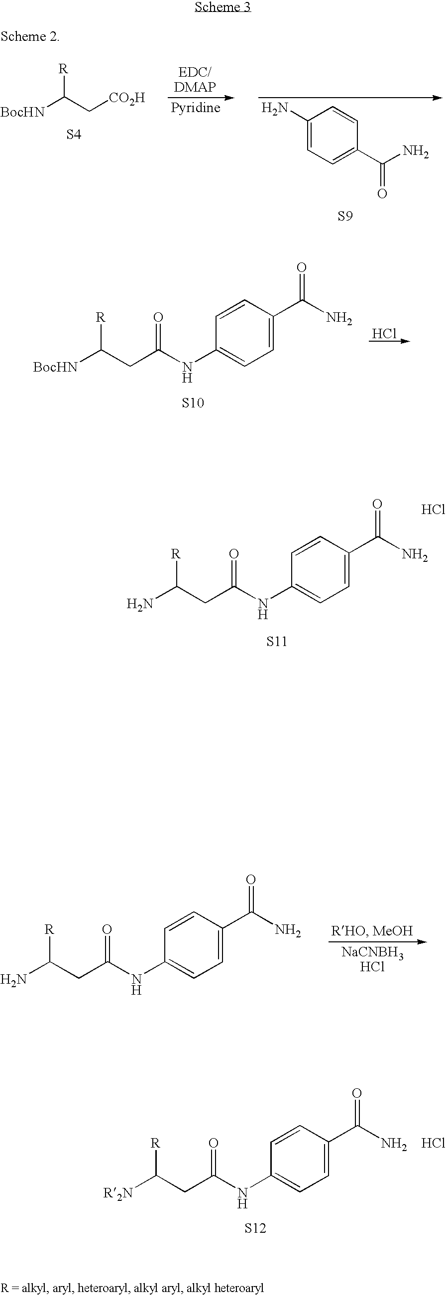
[BocHN]C(C[CO2H])[R].[S4].C1(N)=CC=C(C(N)=O)C=C1.[S9].Cl.[BocHN]C(CC(NC1=CC=C(C(N)=O)C=C1)=O)[R].[S10].NC(CC(NC1=CC=C(C(N)=O)C=C1)=O)[R].[S11].Cl.NC(CC(NC1=CC=C(C(N)=O)C=C1)=O)[R].[S12].Cl.[R2N]C(CC(NC1=CC=C(C(N)=O)C=C1)=O)[R]
